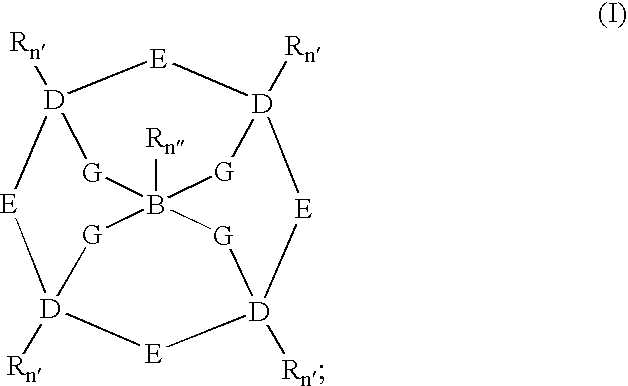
[E]1[D]2([Rn])[E][D]3([Rn])[E][D]4([Rn])[E][D]1([Rn])[G]B([Rn])([G]2)([G]3)[G]4
